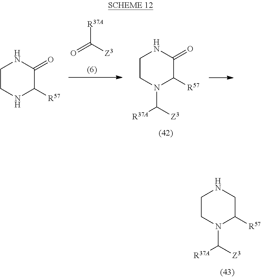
C1CN(C([Z3])[R37A])C([R57])CN1.C1CN(C([Z3])[R37A])C([R57])C(=O)N1.O=C([Z3])[R37A].C1CNC([R57])C(=O)N1
